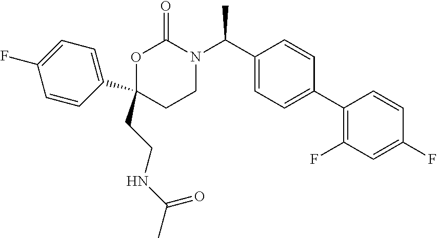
C1(C2=C(F)C=C(F)C=C2)=CC=C(C(N2C(=O)OC(C3=CC=C(F)C=C3)(CCNC(=O)C)CC2)C)C=C1
